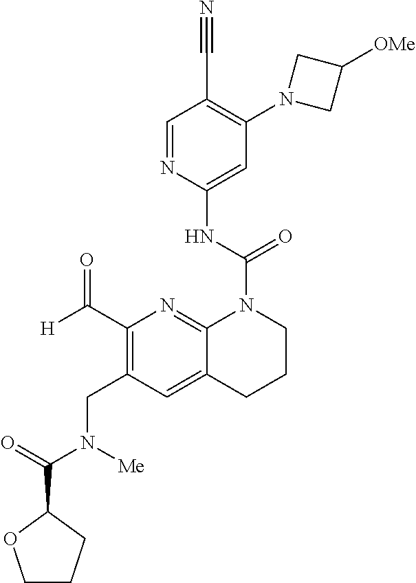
C1=NC(NC(N2C3=NC(C([H])=O)=C(CN(C(=O)C4OCCC4)[Me])C=C3CCC2)=O)=CC(N2CC([OMe])C2)=C1C#N
